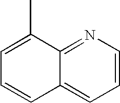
C1=CC2=CC=CN=C2C(C)=C1
